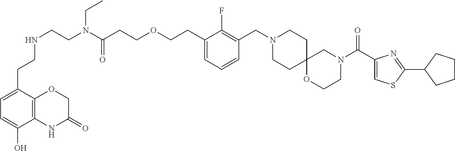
C1=C(CCNCCN(C(CCOCCC2=CC=CC(CN3CCC4(CC3)OCCN(C(C3=CSC(C5CCCC5)=N3)=O)C4)=C2F)=O)CC)C2=C(C(O)=C1)NC(=O)CO2
